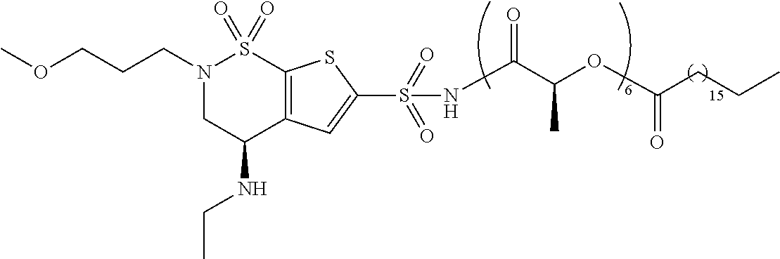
N1(CCCOC)CC(NCC)C2=C(S1(=O)=O)SC(S(=O)(=O)NC(C(OC(CCC)=O)C)=O)=C2
